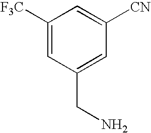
C1([F3C])=CC(CN)=CC([CN])=C1
